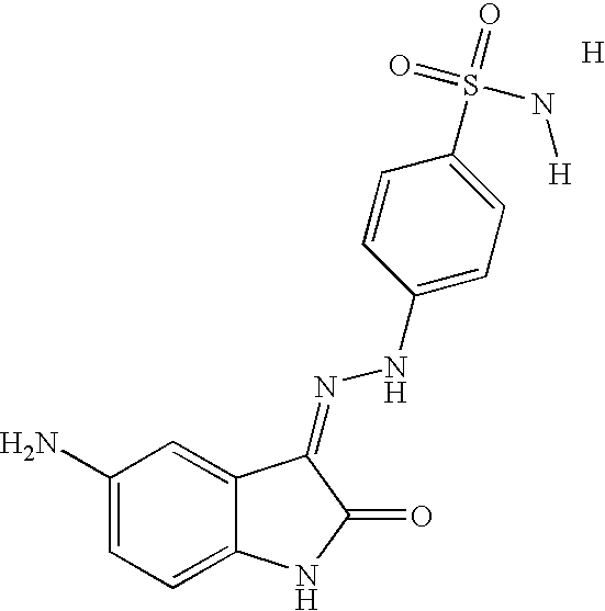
C1(N)=CC=C2C(=C1)C(=NNC1=CC=C(S(=O)(=O)N[H])C=C1)C(=O)N2.[H]
